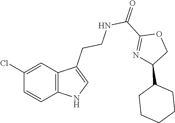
C1(Cl)=CC2=C(C=C1)NC=C2CCNC(=O)C1=NC(C2CCCCC2)CO1
